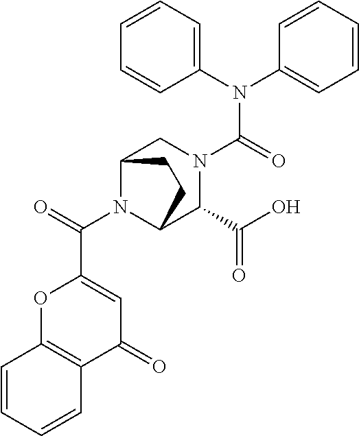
C1(N(C2=CC=CC=C2)C(=O)N2CC3N(C(=O)C4=CC(=O)C5=C(O4)C=CC=C5)C(C2C(O)=O)CC3)=CC=CC=C1
